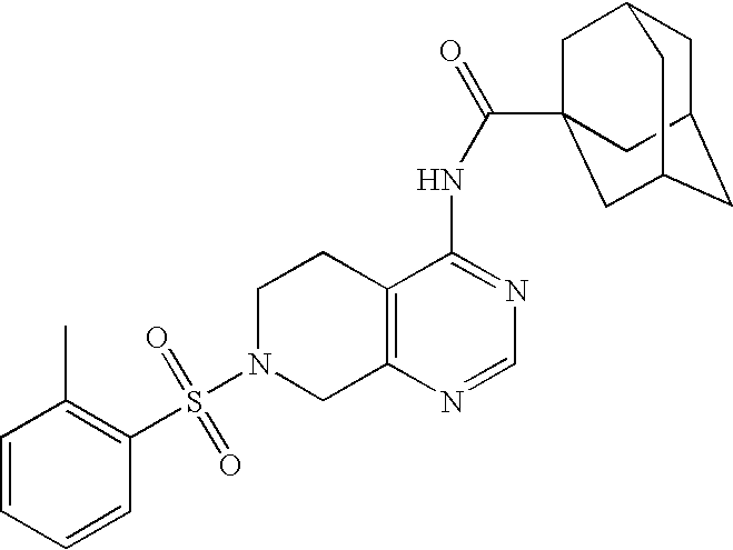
C1N(S(=O)(=O)C2=C(C)C=CC=C2)CC2=C(C1)C(NC(=O)C13CC4CC(CC(C1)C4)C3)=NC=N2
